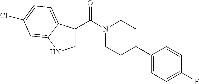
C1=C(C(N2CCC(C3=CC=C(F)C=C3)=CC2)=O)C2=CC=C(Cl)C=C2N1
